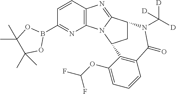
C1=CC2=C(N=C1B1OC(C)(C)C(C)(C)O1)N1C(=N2)C2CC1C1=C(C(=O)N2C([D])([D])[D])C=CC=C1OC(F)F
